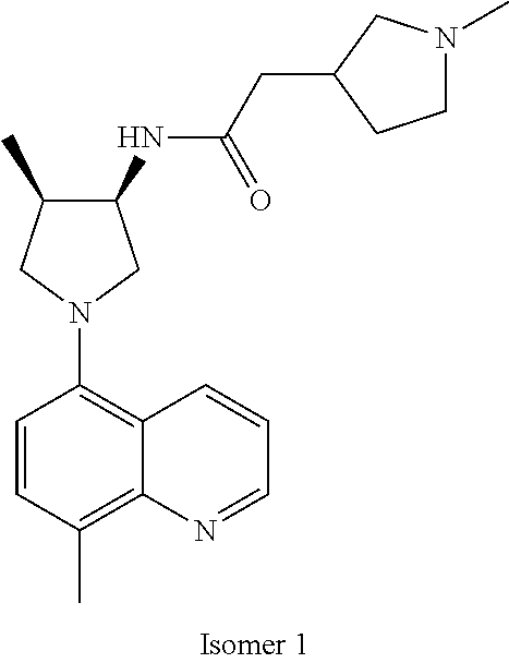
C1(NC(CC2CCN(C)C2)=O)C(C)CN(C2=C3C(=C(C)C=C2)N=CC=C3)C1
